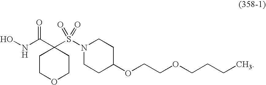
C1(C(NO)=O)(S(N2CCC(OCCOCCCC)CC2)(=O)=O)CCOCC1
